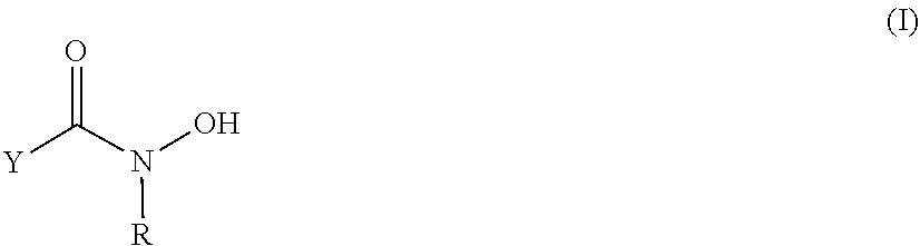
[R]N(C([Y])=O)O
